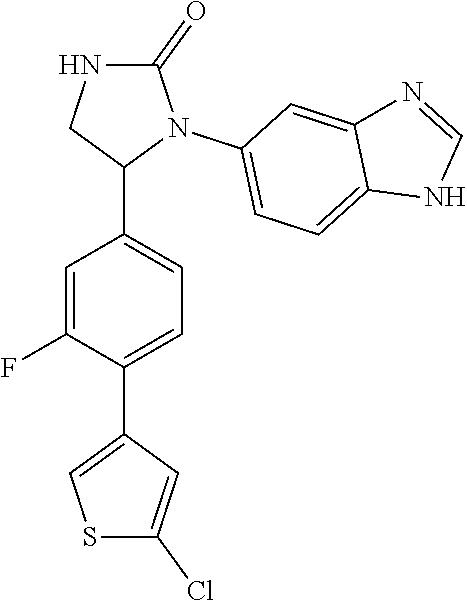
C1=C(F)C(C2=CSC(Cl)=C2)=CC=C1C1N(C2=CC=C3C(=C2)N=CN3)C(=O)NC1
